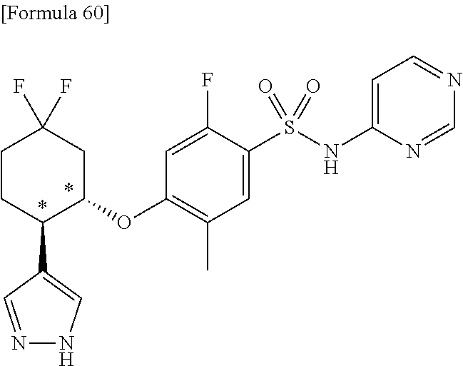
C1CC(C2=CNN=C2)C(OC2=C(C)C=C(S(NC3=CC=NC=N3)(=O)=O)C(F)=C2)CC1(F)F
